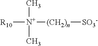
C[N+]([R10])(C)[(CH2)n][SO3-]
